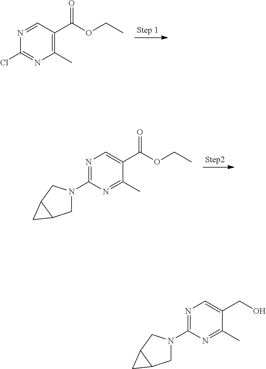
N1=CC(C(OCC)=O)=C(C)N=C1Cl.N1=C(N2CC3C(C2)C3)N=C(C)C(C(OCC)=O)=C1.N1=C(N2CC3C(C2)C3)N=C(C)C(CO)=C1
